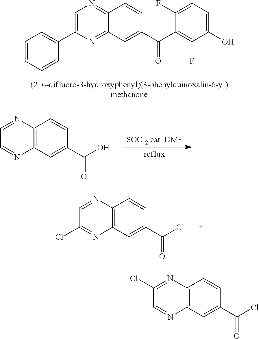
C1=CC=CC(C2=CN=C3C(=N2)C=C(C(C2=C(F)C(O)=CC=C2F)=O)C=C3)=C1.C12=C(C=C(C(O)=O)C=C1)N=CC=N2.C12=C(C=C(C(Cl)=O)C=C1)N=C(Cl)C=N2.C12=C(C=C(C(Cl)=O)C=C1)N=CC(Cl)=N2
